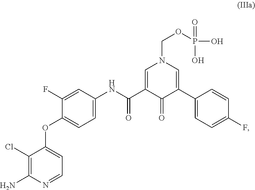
C1=C(NC(=O)C2=CN(COP(O)(=O)O)C=C(C3=CC=C(F)C=C3)C2=O)C=C(F)C(OC2=CC=NC(N)=C2Cl)=C1
